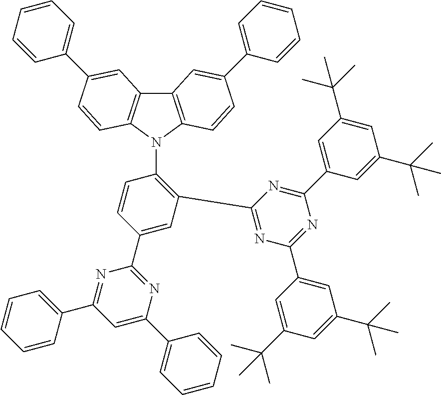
C12=C(N(C3=C(C4=NC(C5=CC(C(C)(C)C)=CC(C(C)(C)C)=C5)=NC(C5=CC(C(C)(C)C)=CC(C(C)(C)C)=C5)=N4)C=C(C4=NC(C5=CC=CC=C5)=CC(C5=CC=CC=C5)=N4)C=C3)C3=C1C=C(C1=CC=CC=C1)C=C3)C=CC(C1=CC=CC=C1)=C2
